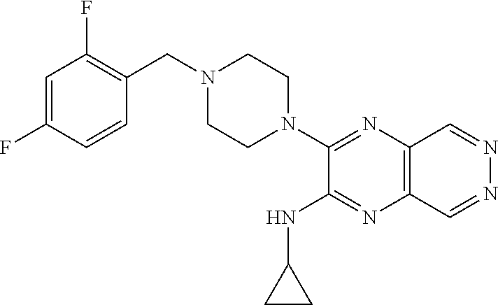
C1=C(F)C=CC(CN2CCN(C3=NC4=C(N=C3NC3CC3)C=NN=C4)CC2)=C1F
